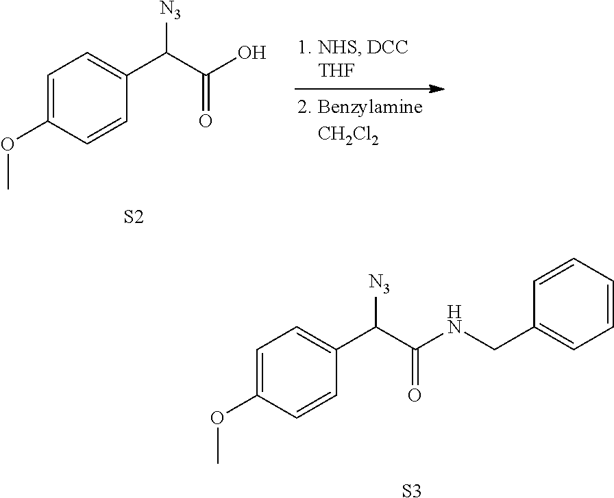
C1=C(OC)C=CC(C(C(O)=O)[N3])=C1.[S2].C1=C(OC)C=CC(C(C(NCC2=CC=CC=C2)=O)[N3])=C1.[S3]
